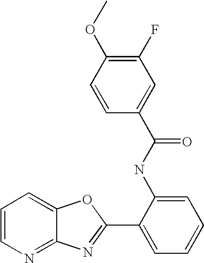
C12=NC=CC=C1OC(C1=CC=CC=C1NC(C1=CC(F)=C(OC)C=C1)=O)=N2
